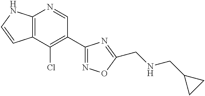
C12=C(C(Cl)=C(C3=NOC(CNCC4CC4)=N3)C=N1)C=CN2
